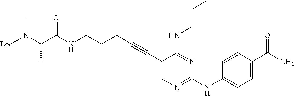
N(CCCC#CC1=CN=C(NC2=CC=C(C(N)=O)C=C2)N=C1NCCC)C(C(N([Boc])C)C)=O
